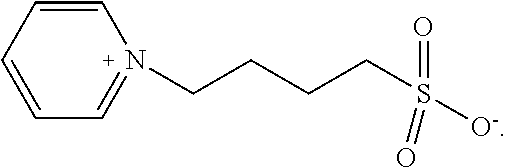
C1=CC=CC=N1CCCCS([O-])(=O)=O
